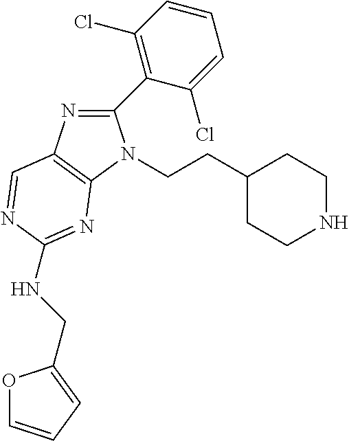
C1(C2=C(Cl)C=CC=C2Cl)=NC2=C(N1CCC1CCNCC1)N=C(NCC1=CC=CO1)N=C2
